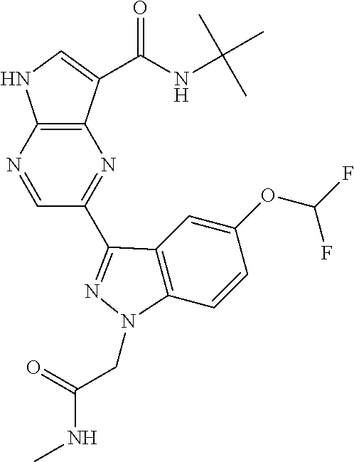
N1=CC(C2=NN(CC(NC)=O)C3=C2C=C(OC(F)F)C=C3)=NC2=C1NC=C2C(NC(C)(C)C)=O
